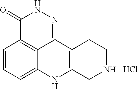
C1=CC=C2C3=C1C(=O)NN=C3C1=C(N2)CNCC1.Cl
